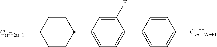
C1(F)=CC(C2CCC([CnH2n+1])CC2)=CC=C1C1=CC=C([CmH2m+1])C=C1
